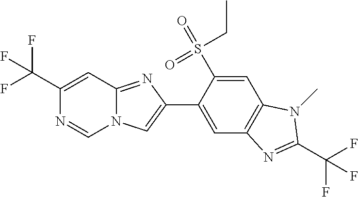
C1(C(F)(F)F)=CC2=NC(C3=CC4=C(C=C3S(=O)(=O)CC)N(C)C(C(F)(F)F)=N4)=CN2C=N1
